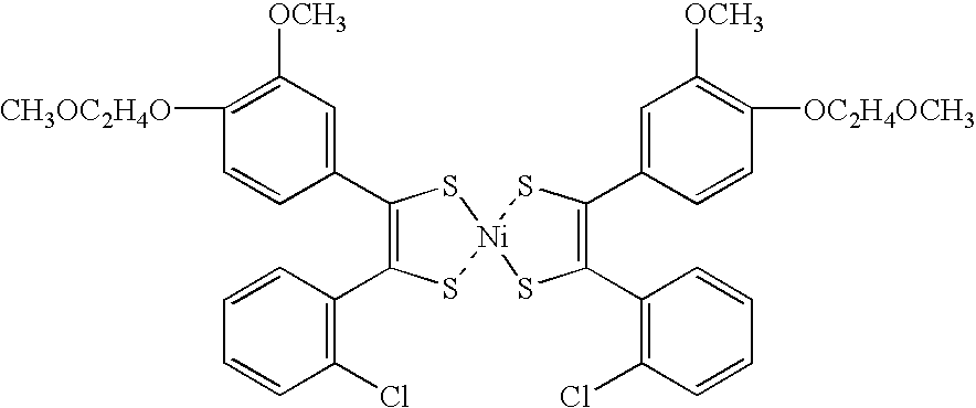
C1(C2=C(Cl)C=CC=C2)=C(C2=CC([OCH3])=C([OC2H4OCH3])C=C2)S[Ni]2(S1)SC(C1=CC([OCH3])=C([CH3OC2H4O])C=C1)=C(C1=C(Cl)C=CC=C1)S2
